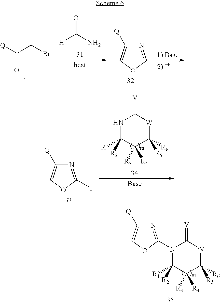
O=C([Q])CBr.O=C(N)[H].N1=COC=C1[Q].N1=C(I)OC=C1[Q].N1C([R1])([R2])C([R3])([R4])C([R6])([R5])[W]C1=[V].N1(C2=NC([Q])=CO2)C([R1])([R2])C([R3])([R4])C([R6])([R5])[W]C1=[V]
